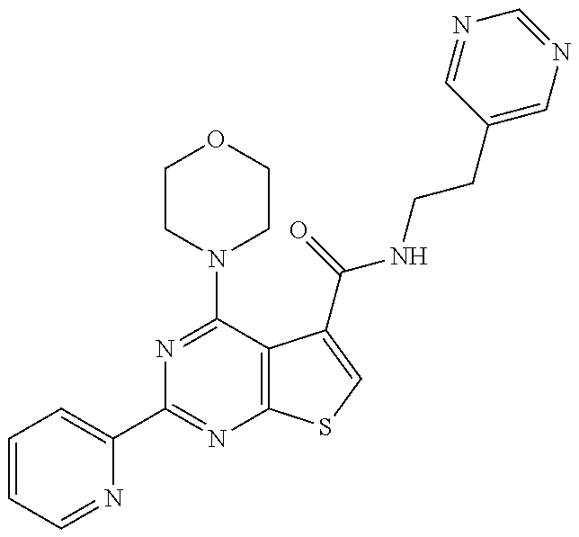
C1=CC=NC(C2=NC3=C(C(N4CCOCC4)=N2)C(C(NCCC2=CN=CN=C2)=O)=CS3)=C1
